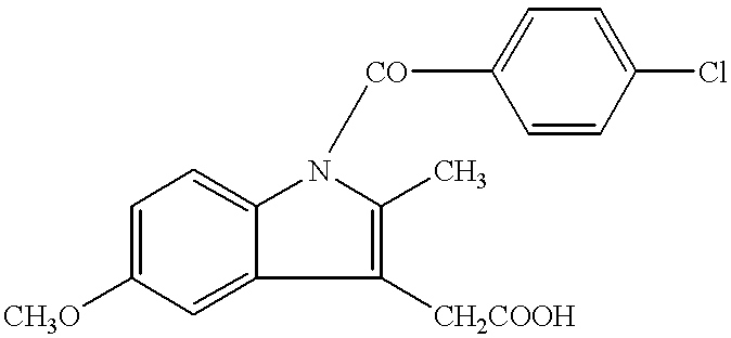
C1=C([CH3O])C=C2C(=C1)N([CO]C1=CC=C(Cl)C=C1)C(C)=C2[CH2COOH]
